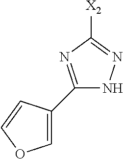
C1(C2=COC=C2)=NC([X2])=NN1
